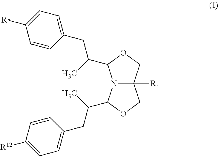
N12C([R])(COC1C(C)CC1=CC=C([R1])C=C1)COC2C(C)CC1=CC=C([R12])C=C1
